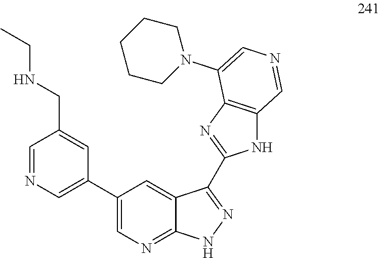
C1(C2=CN=CC(CNCC)=C2)=CN=C2C(=C1)C(C1=NC3=C(N1)C=NC=C3N1CCCCC1)=NN2
